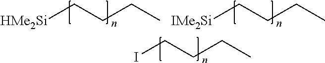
[HMe2Si]CCCC.[IMe2Si]CCCC.ICCCC
